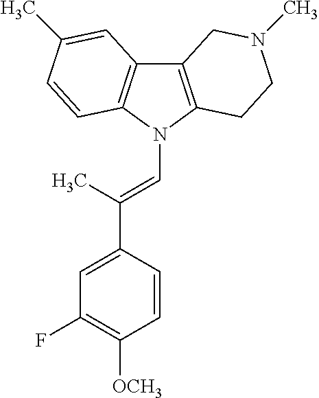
C12=C(N(C=C(C3=CC(F)=C([OCH3])C=C3)C)C3=C1C=C(C)C=C3)CCN(C)C2
